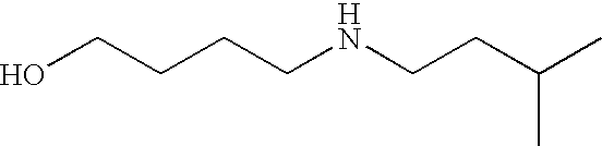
C(NCCC(C)C)CCCO
